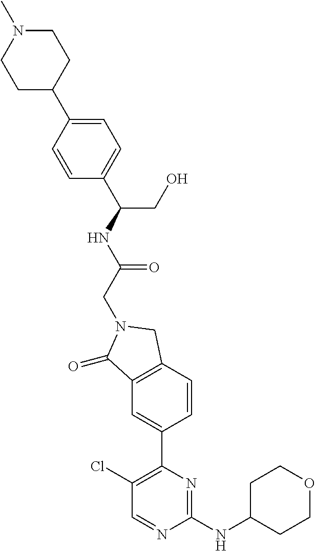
C1(=O)C2=C(CN1CC(NC(CO)C1=CC=C(C3CCN(C)CC3)C=C1)=O)C=CC(C1=C(Cl)C=NC(NC3CCOCC3)=N1)=C2
